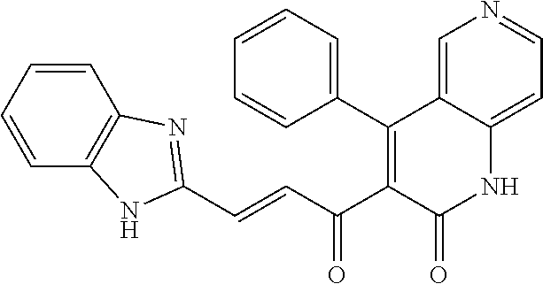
C1(C2=C(C(C=CC3=NC4=C(C=CC=C4)N3)=O)C(=O)NC3=CC=NC=C23)=CC=CC=C1
